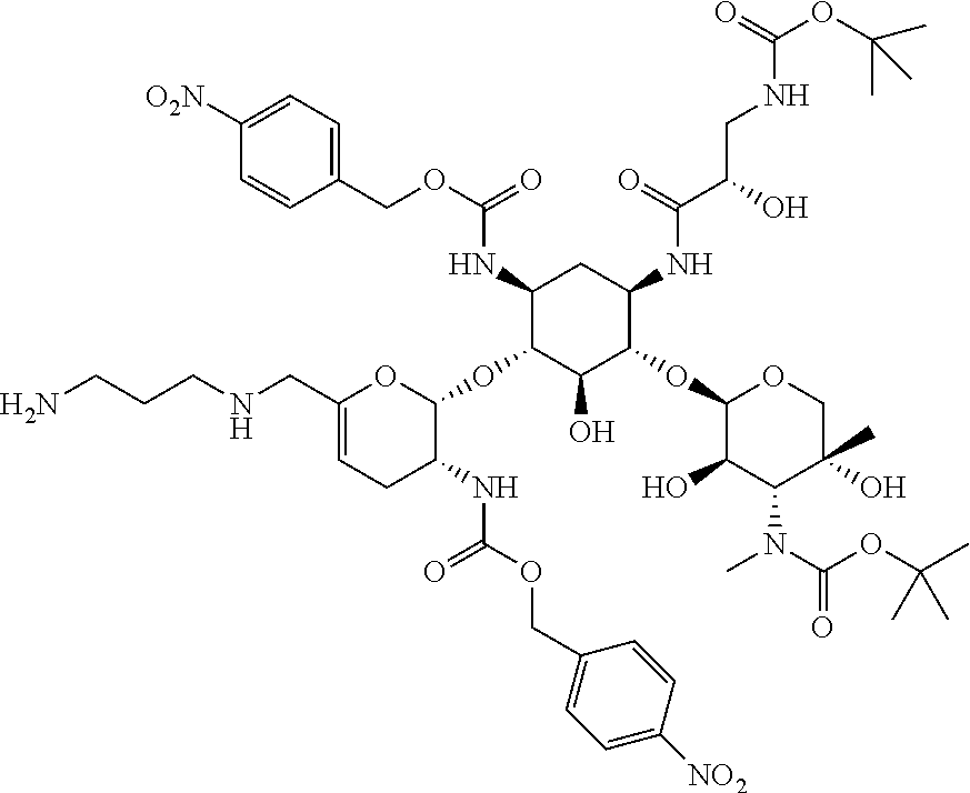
C1(NC(OCC2=CC=C([O2N])C=C2)=O)C(OC2C(NC(OCC3=CC=C([NO2])C=C3)=O)CC=C(CNCCCN)O2)C(O)C(OC2C(O)C(N(C)C(=O)OC(C)(C)C)C(O)(C)CO2)C(NC(=O)C(CNC(=O)OC(C)(C)C)O)C1
